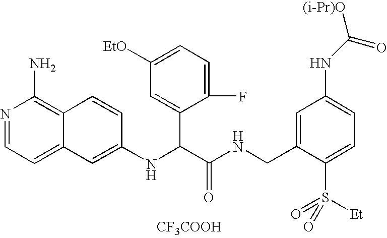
C1=C(CNC(C(NC2=CC3=CC=NC(N)=C3C=C2)C2=CC([EtO])=CC=C2F)=O)C(S([Et])(=O)=O)=CC=C1NC([(i-Pr)O])=O.[CF3COOH]
